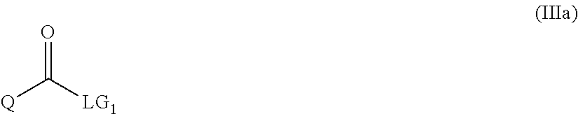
[Q]C([LG1])=O
